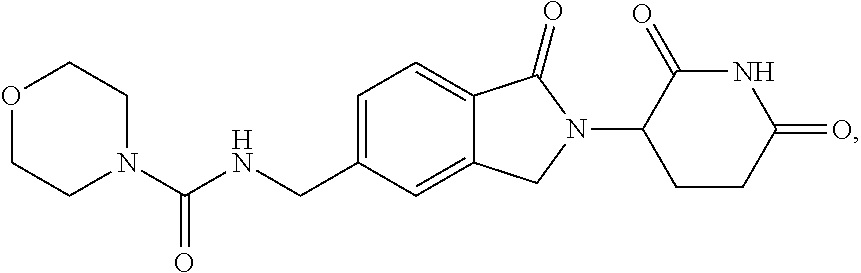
C1=C(CNC(N2CCOCC2)=O)C=C2C(=C1)C(=O)N(C1CCC(=O)NC1=O)C2
